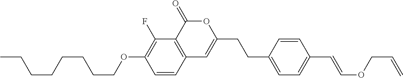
C1=CC2=C(C(F)=C1OCCCCCCCC)C(=O)OC(CCC1=CC=C(C=COCC=C)C=C1)=C2
